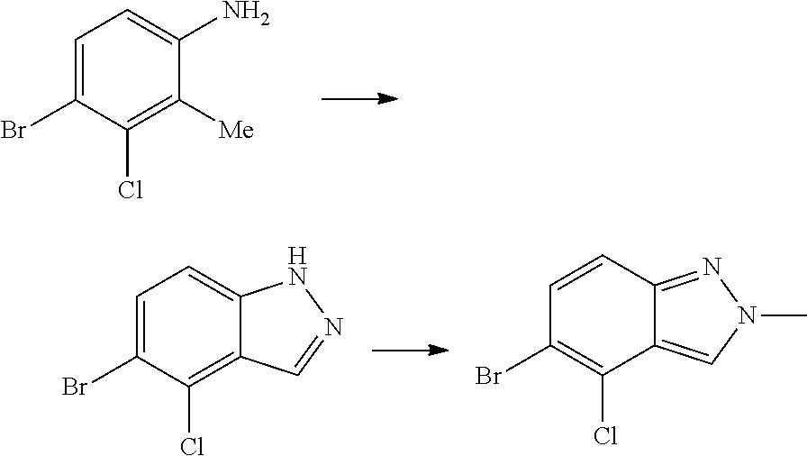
C1(Br)=CC=C(N)C([Me])=C1Cl.N1C2=CC=C(Br)C(Cl)=C2C=N1.C1=CC2=NN(C)C=C2C(Cl)=C1Br
